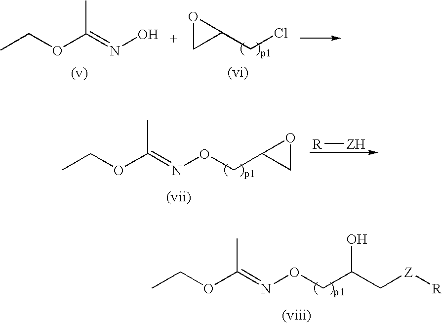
CCOC(=NO)C.O1CC1CCl.CCOC(=NOCC(C[Z][R])O)C.[R][ZH].CCOC(=NOCC1OC1)C
